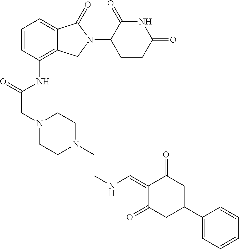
C1=CC(NC(CN2CCN(CCNC=C3C(=O)CC(C4=CC=CC=C4)CC3=O)CC2)=O)=C2C(=C1)C(=O)N(C1CCC(=O)NC1=O)C2
